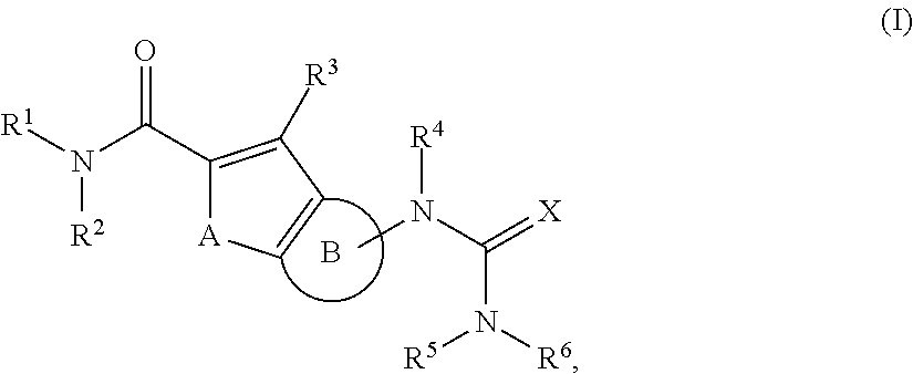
O=C(C1=C([R3])C=C[A]1)N([R1])[R2].[R4]N(C(=[X])N([R6])[R5])C.B
